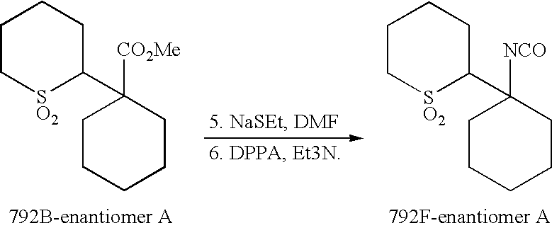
C1C[SO2]C(C2([CO2Me])CCCCC2)CC1.C1C[SO2]C(C2([NCO])CCCCC2)CC1
